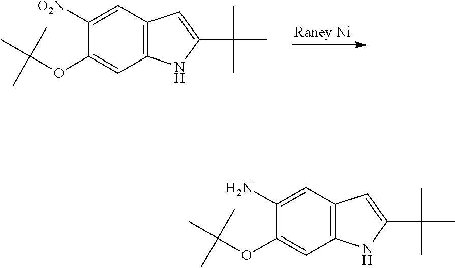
C1([O2N])=CC2=C(C=C1OC(C)(C)C)NC(C(C)(C)C)=C2.C1(N)=CC2=C(C=C1OC(C)(C)C)NC(C(C)(C)C)=C2
